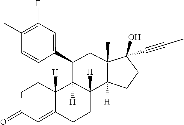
C1(C#CC)(O)C2(C)C([H])(CC1)C1([H])CCC3=CC(=O)CCC3([H])C1([H])C(C1=CC(F)=C(C)C=C1)C2
